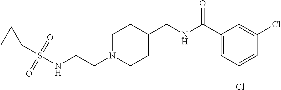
N(CCN1CCC(CNC(C2=CC(Cl)=CC(Cl)=C2)=O)CC1)S(C1CC1)(=O)=O
